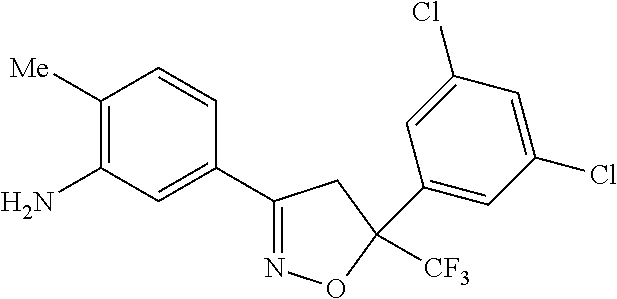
C1([Me])=C(N)C=C(C2=NOC(C3=CC(Cl)=CC(Cl)=C3)([CF3])C2)C=C1
